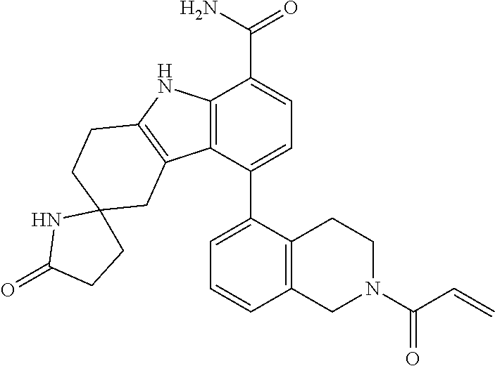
C12=C(C3=C(N1)CCC1(C3)NC(=O)CC1)C(C1=CC=CC3=C1CCN(C(C=C)=O)C3)=CC=C2C(N)=O
